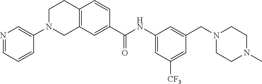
N1=CC=CC(N2CC3=C(CC2)C=CC(C(NC2=CC([CF3])=CC(CN4CCN(C)CC4)=C2)=O)=C3)=C1
